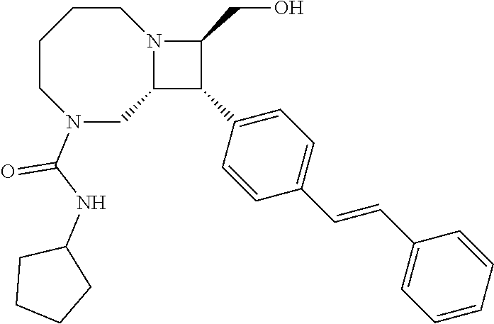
C1CCCN(C(NC2CCCC2)=O)CC2N1C(CO)C2C1=CC=C(C=CC2=CC=CC=C2)C=C1
